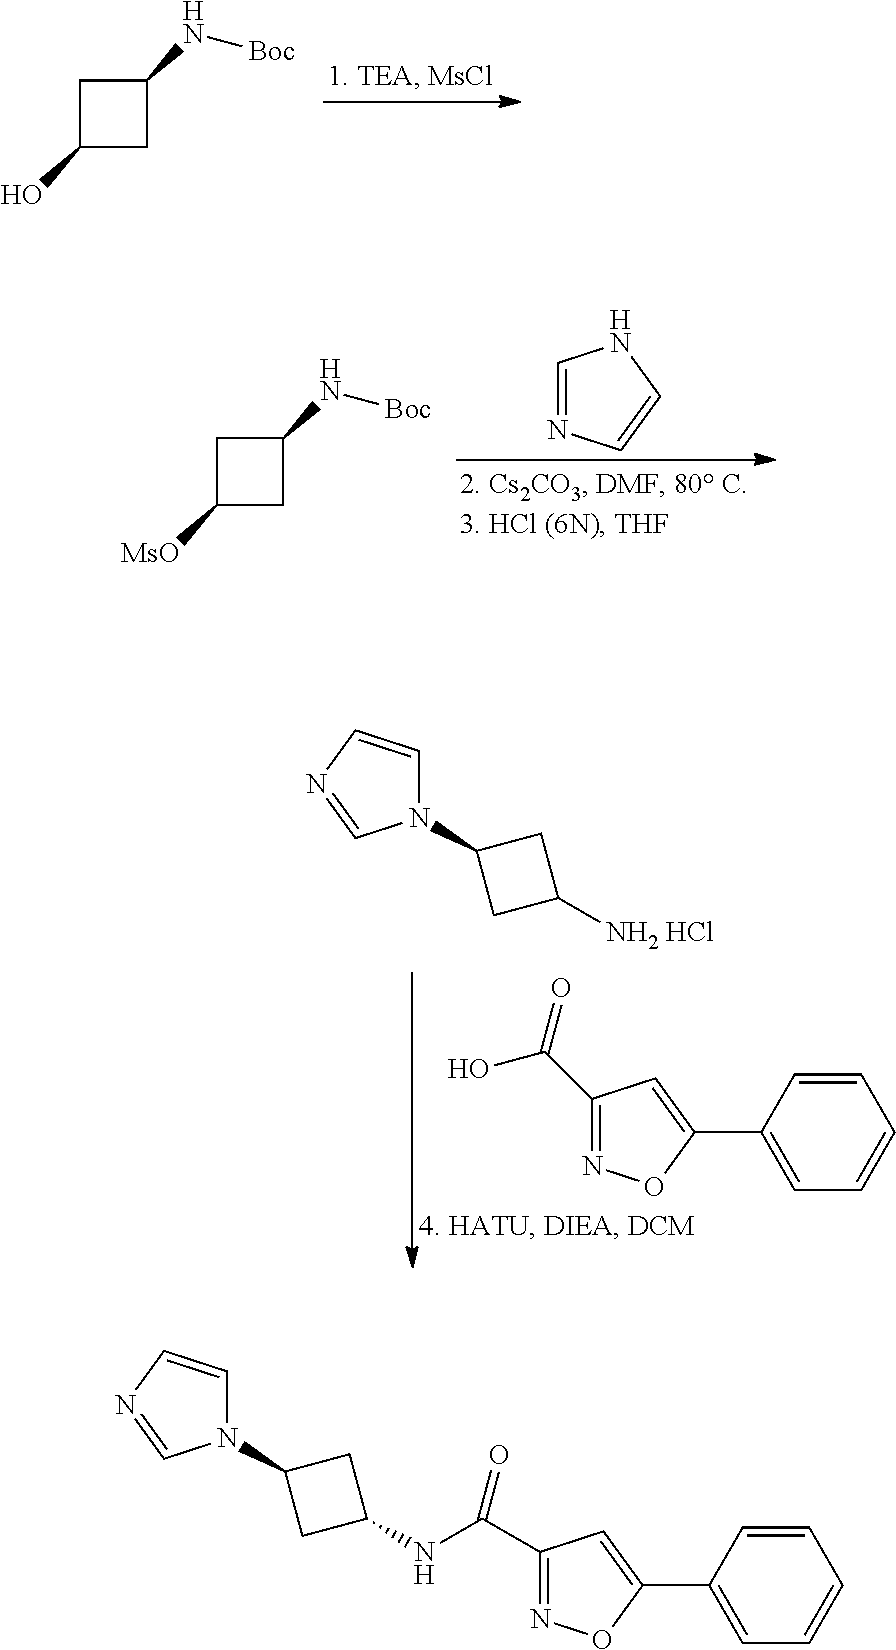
C1C(O)CC1N[Boc].C1=NC=CN1.C1C([MsO])CC1N[Boc].C1(C(=O)O)=NOC(C2=CC=CC=C2)=C1.N1(C2CC([NH2 HCl])C2)C=CN=C1.C1(C(=O)NC2CC(N3C=CN=C3)C2)=NOC(C2=CC=CC=C2)=C1
